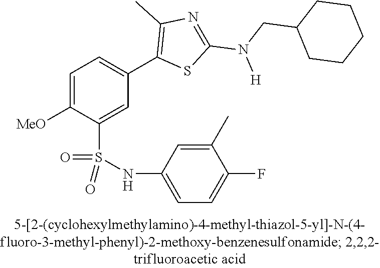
C1=C([OMe])C(S(NC2=CC=C(F)C(C)=C2)(=O)=O)=CC(C2=C(C)N=C(N(CC3CCCCC3)[H])S2)=C1
